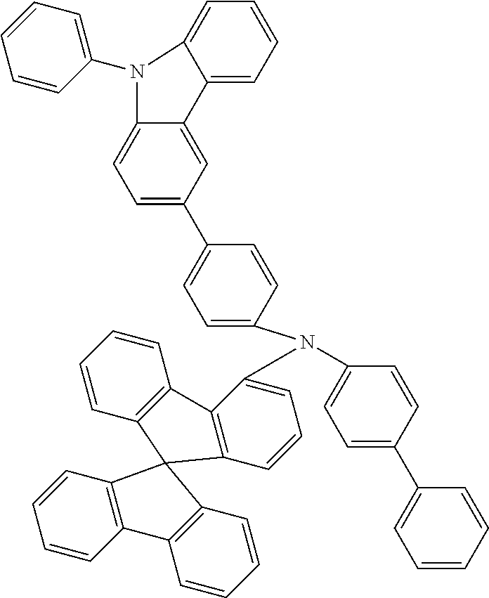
C1=C(C2=CC=CC=C2)C=CC(N(C2=CC=CC3=C2C2=C(C=CC=C2)C32C3=C(C=CC=C3)C3=C2C=CC=C3)C2=CC=C(C3=CC=C4C(=C3)C3=CC=CC=C3N4C3=CC=CC=C3)C=C2)=C1
